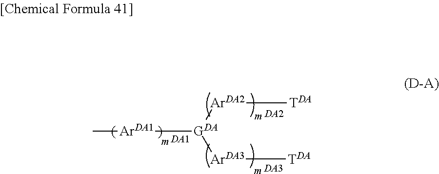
C[ArDA1][GDA]([ArDA2][TDA])[ArDA3][TDA].[DA2].[DA3]
